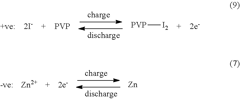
[PVP].[2e-].[PVP][I2].[2e-].[Zn].[Zn]
